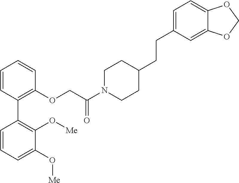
C1=CC(C2=C(O[Me])C(O[Me])=CC=C2)=C(OCC(N2CCC(CCC3=CC=C4C(=C3)OCO4)CC2)=O)C=C1
